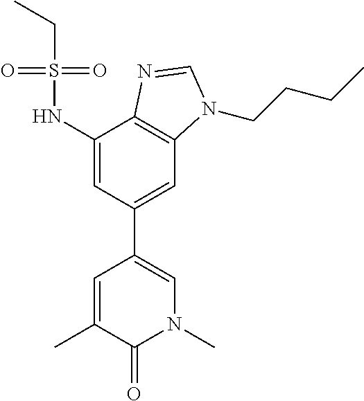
CC1=CC(C2=CC3=C(C(NS(CC)(=O)=O)=C2)N=CN3CCCC)=CN(C)C1=O
